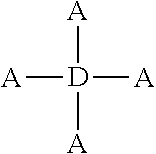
[A][D]([A])([A])[A]
